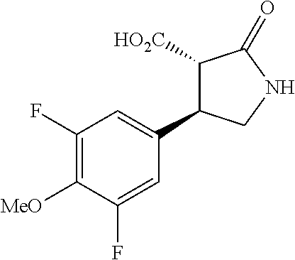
C1(F)=C([MeO])C(F)=CC(C2C([HO2C])C(=O)NC2)=C1
